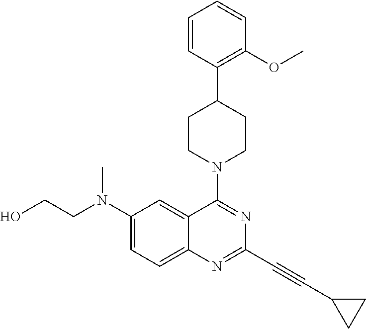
C1=CC(C2CCN(C3=NC(C#CC4CC4)=NC4=CC=C(N(CCO)C)C=C34)CC2)=C(OC)C=C1
